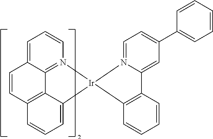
C1=CC=C2C3=N1[Ir]1(C4=CC=CC(=C34)C=C2)N2=CC=C(C3=CC=CC=C3)C=C2C2=C1C=CC=C2
